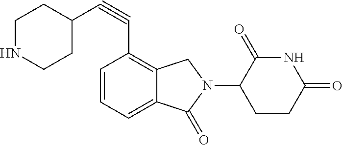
N1C(=O)C(N2CC3=C(C#CC4CCNCC4)C=CC=C3C2=O)CCC1=O
